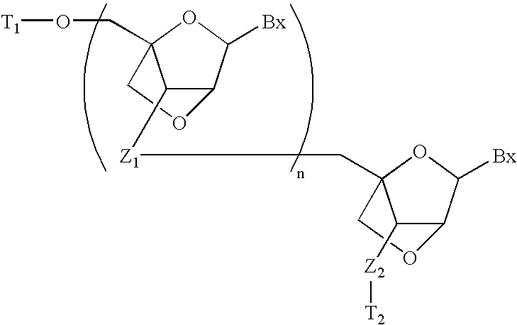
C12C([Bx])OC(CO[T1])(CO1)C2[Z1]CC12OC([Bx])C(OC1)C2[Z2][T2]
